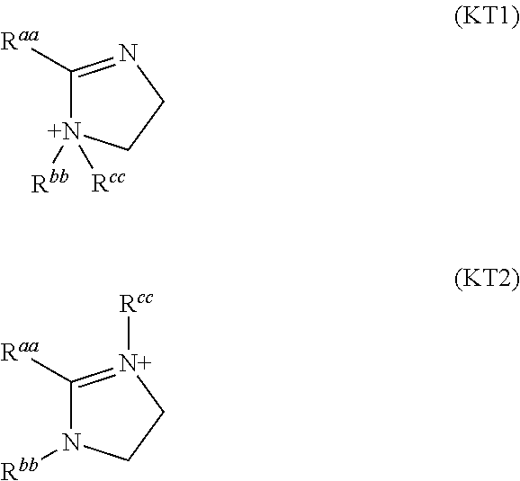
C1([Raa])=NCC[N+]1([Rbb])[Rcc].C1([Raa])=[N+]([Rcc])CCN1[Rbb]
